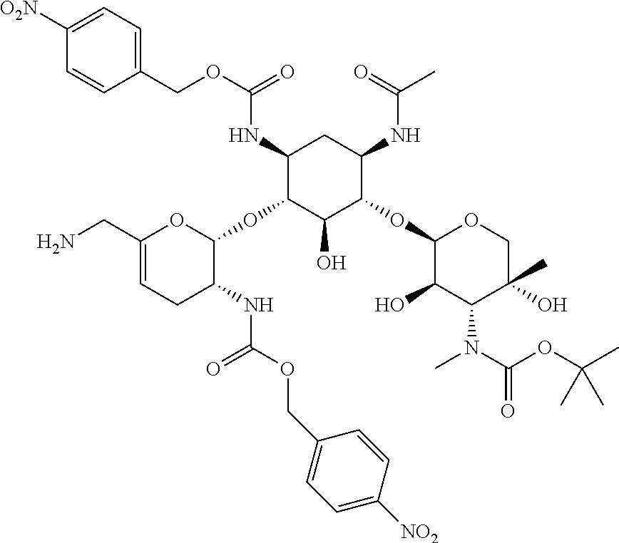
C1([O2N])=CC=C(COC(=O)NC2C(OC3OC(CN)=CCC3NC(OCC3=CC=C([NO2])C=C3)=O)C(O)C(OC3C(O)C(N(C)C(OC(C)(C)C)=O)C(O)(C)CO3)C(NC(C)=O)C2)C=C1
